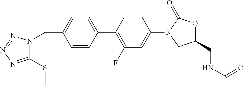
C1=CC(CN2C(SC)=NN=N2)=CC=C1C1=C(F)C=C(N2CC(CNC(C)=O)OC2=O)C=C1
